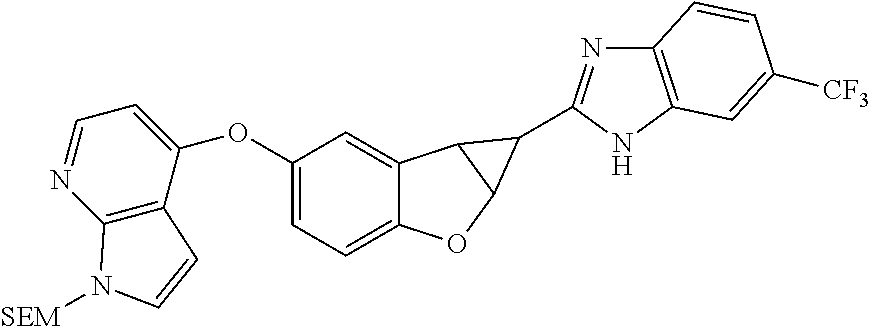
C1(OC2=CC=NC3=C2C=CN3[SEM])=CC=C2C(=C1)C1C(O2)C1C1=NC2=C(N1)C=C([CF3])C=C2
